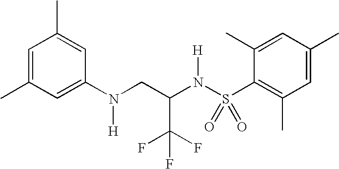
C1=C(C)C=C(N(CC(N(S(C2=C(C)C=C(C)C=C2C)(=O)=O)[H])C(F)(F)F)[H])C=C1C
